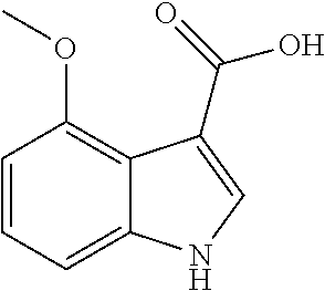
C1=CC=C2C(=C1OC)C(C(=O)O)=CN2
